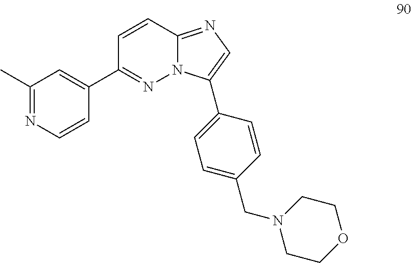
C1(C2=NN3C(=NC=C3C3=CC=C(CN4CCOCC4)C=C3)C=C2)=CC(C)=NC=C1
